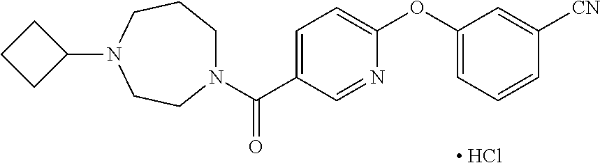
C1=C(C(=O)N2CCCN(C3CCC3)CC2)C=NC(OC2=CC=CC([CN])=C2)=C1.[ HCl]
